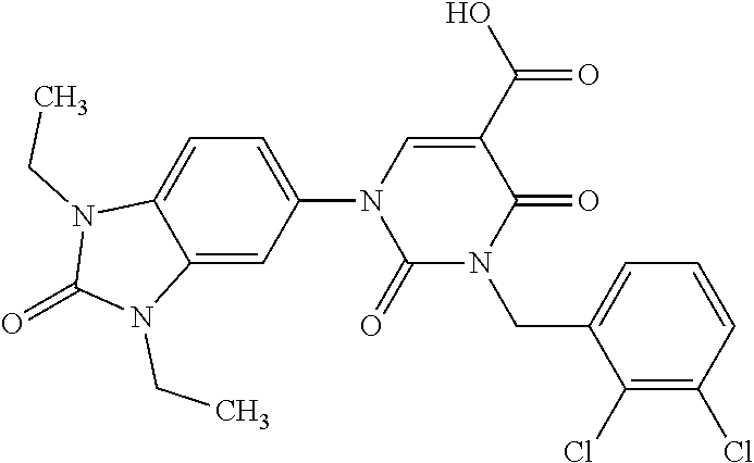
C1(N2C(=O)N(CC3=CC=CC(Cl)=C3Cl)C(=O)C(C(O)=O)=C2)=CC=C2C(=C1)N(CC)C(=O)N2CC
